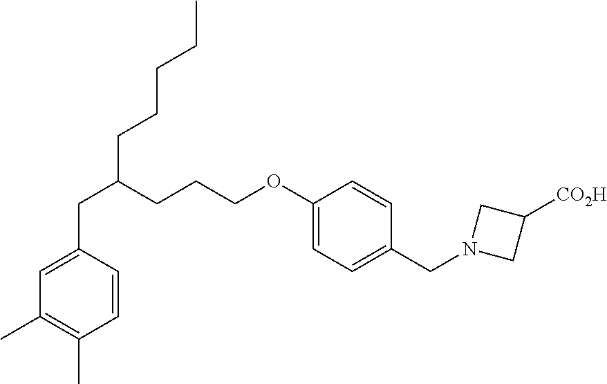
C(C1=CC(C)=C(C)C=C1)C(CCCOC1=CC=C(CN2CC([CO2H])C2)C=C1)CCCCC
